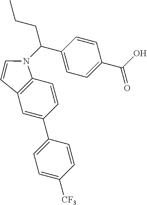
C1=CC2=C(C=C1C1=CC=C([CF3])C=C1)C=CN2C(CCC)C1=CC=C(C(=O)O)C=C1
